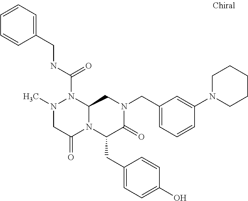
N1(C)CC(=O)N2C(N1C(NCC1=CC=CC=C1)=O)CN(CC1=CC=CC(N3CCCCC3)=C1)C(=O)C2CC1=CC=C(O)C=C1
